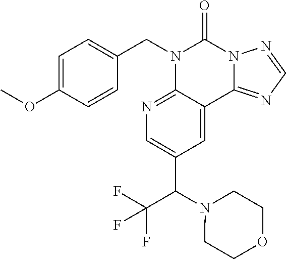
C1=C(OC)C=CC(CN2C3=NC=C(C(N4CCOCC4)C(F)(F)F)C=C3C3=NC=NN3C2=O)=C1
